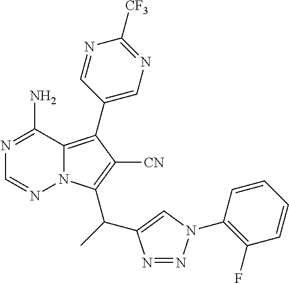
C1(C2=C3N(C(C(C4=CN(C5=C(F)C=CC=C5)N=N4)C)=C2[CN])N=CN=C3N)=CN=C([CF3])N=C1
